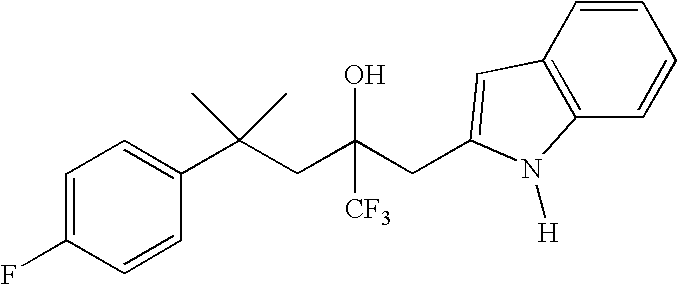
C1=CC(C(CC(CC2=CC3=C(C=CC=C3)N2[H])(O)[CF3])(C)C)=CC=C1F
